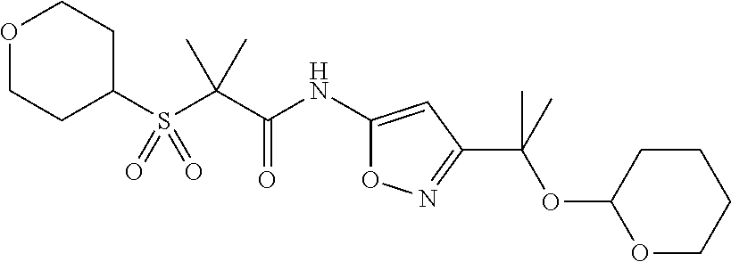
C1(S(C(C(NC2=CC(C(C)(OC3OCCCC3)C)=NO2)=O)(C)C)(=O)=O)CCOCC1
